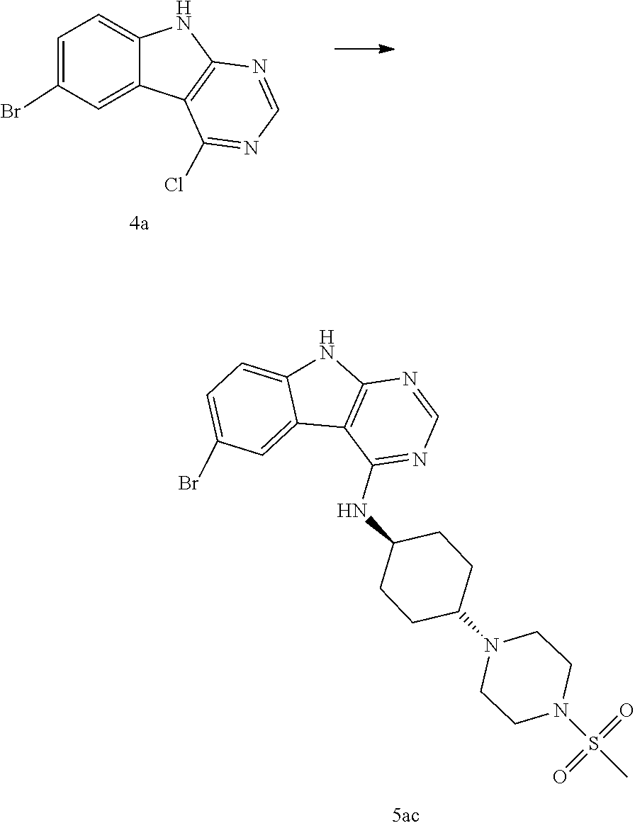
C12=C(NC3=CC=C(Br)C=C13)N=CN=C2NC1CCC(N2CCN(S(=O)(=O)C)CC2)CC1.C1(Br)=CC=C2NC3=C(C2=C1)C(Cl)=NC=N3
